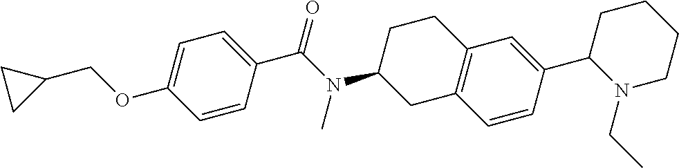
C1=C(OCC2CC2)C=CC(C(N(C2CC3=C(CC2)C=C(C2N(CC)CCCC2)C=C3)C)=O)=C1
